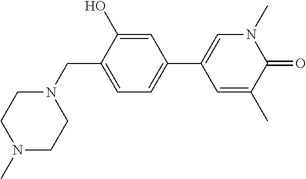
C1(CN2CCN(C)CC2)=CC=C(C2=CN(C)C(=O)C(C)=C2)C=C1O
